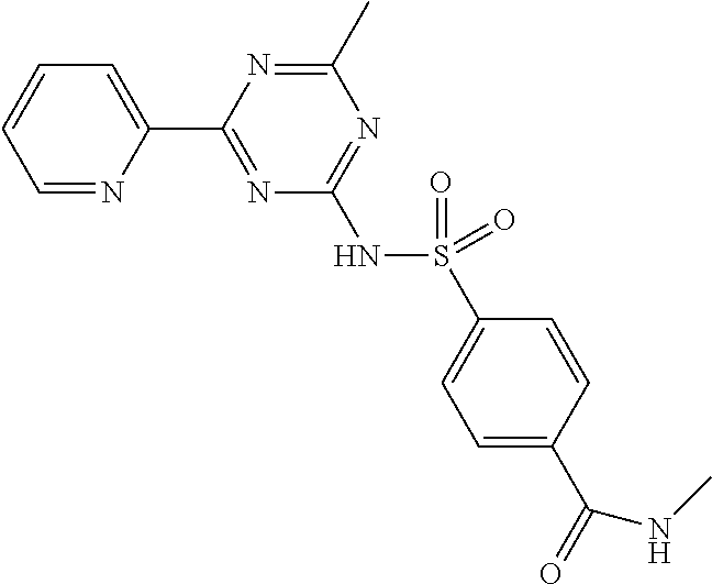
C1=NC(C2=NC(NS(=O)(C3=CC=C(C(=O)NC)C=C3)=O)=NC(C)=N2)=CC=C1
